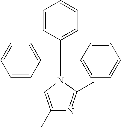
C1=CC(C(C2=CC=CC=C2)(C2=CC=CC=C2)N2C(C)=NC(C)=C2)=CC=C1
